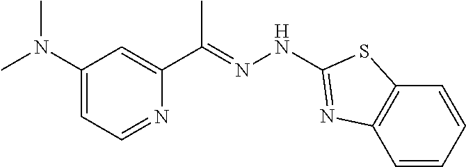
C1=NC(C(=NNC2=NC3=C(C=CC=C3)S2)C)=CC(N(C)C)=C1
